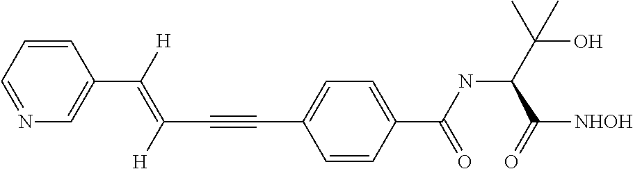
C1=CC=NC=C1C(=C(C#CC1=CC=C(C(NC(C(O)(C)C)C([NHOH])=O)=O)C=C1)[H])[H]
